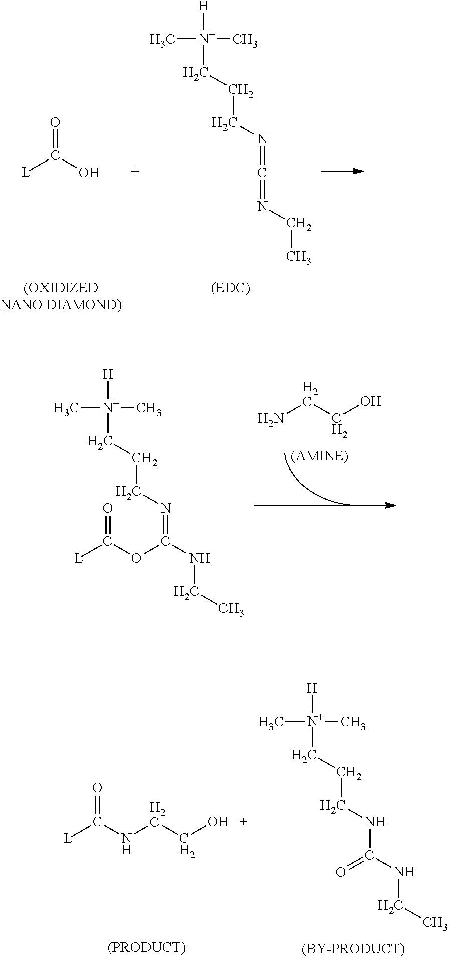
C(=O)(O)[L].[H][N+](CCCN=C=NCC)(C)C.[H][N+](CCCN=C(NCC)OC([L])=O)(C)C.NCCO.N(C([L])=O)CCO.[H][N+](CCCNC(NCC)=O)(C)C
